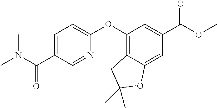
C1=C(C(N(C)C)=O)C=NC(OC2=C3C(=CC(C(=O)OC)=C2)OC(C)(C)C3)=C1
